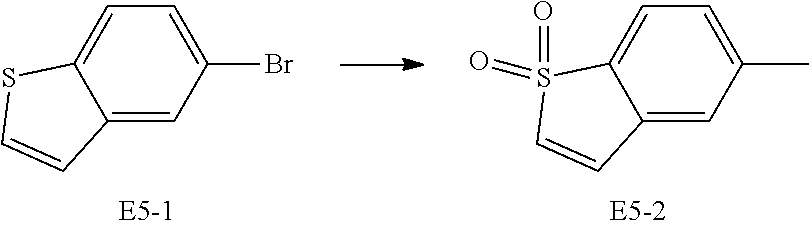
C12=CC(Br)=CC=C1SC=C2.C12=CC(C)=CC=C1S(=O)(=O)C=C2
